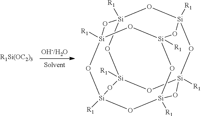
O1[Si]2([R1])O[Si]3([R1])O[Si]4([R1])O[Si]1([R1])O[Si]1([R1])O[Si]([R1])(O[Si]([R1])(O[Si]([R1])(O1)O4)O3)O2
